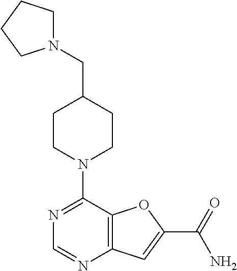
N1=C(N2CCC(CN3CCCC3)CC2)C2=C(N=C1)C=C(C(=O)N)O2
